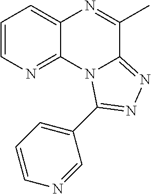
C1=CN=C2C(=C1)N=C(C)C1=NN=C(C3=CC=CN=C3)N21
